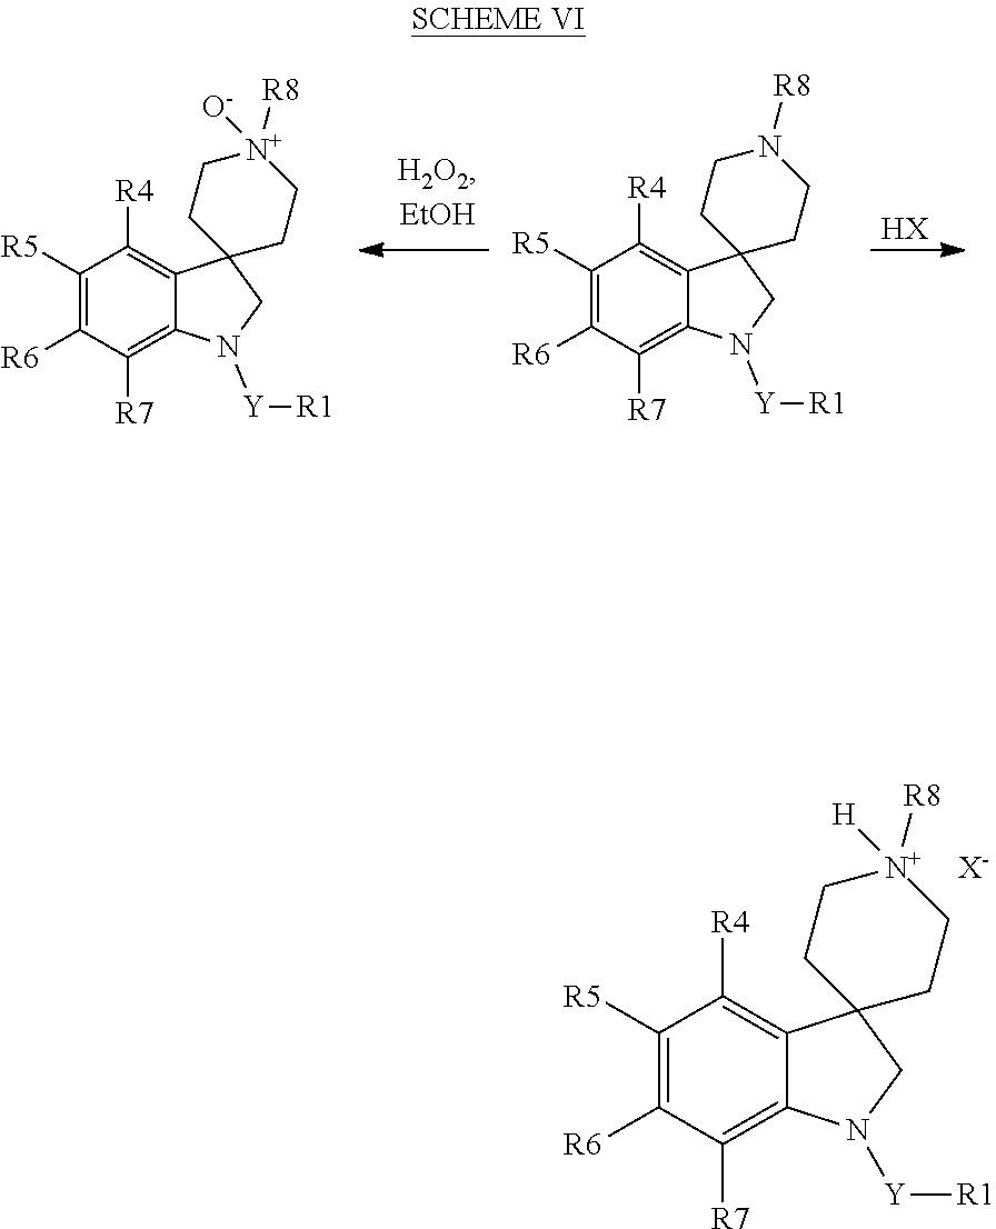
C1([R7])=C2C(=C([R4])C([R5])=C1[R6])C1(CN2[Y][R1])CC[N+]([R8])([H])CC1.[X-].C1([R7])=C2C(=C([R4])C([R5])=C1[R6])C1(CN2[Y][R1])CCN([R8])CC1.[HX].C1([R7])=C2C(=C([R4])C([R5])=C1[R6])C1(CN2[Y][R1])CC[N+]([R8])([O-])CC1
